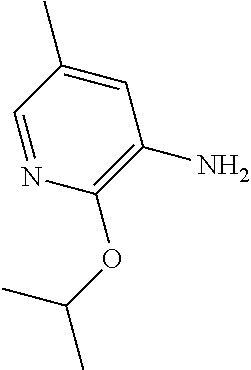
C1=NC(OC(C)C)=C(N)C=C1C
